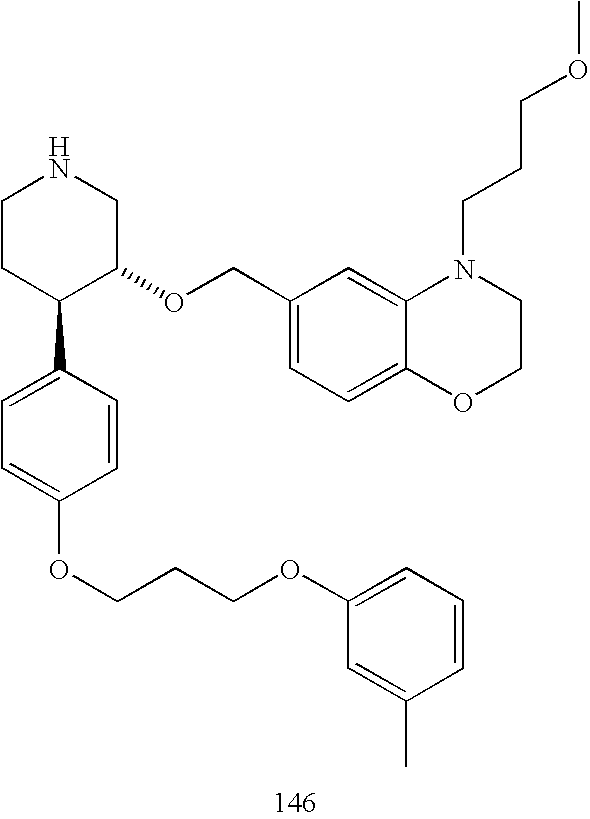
C1CC(C2=CC=C(OCCCOC3=CC=CC(C)=C3)C=C2)C(OCC2=CC=C3C(=C2)N(CCCOC)CCO3)CN1
